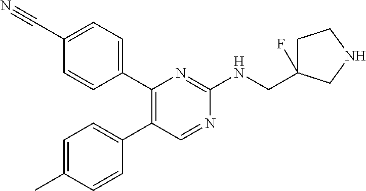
C1(C2=CC=C(C#N)C=C2)=C(C2=CC=C(C)C=C2)C=NC(NCC2(F)CCNC2)=N1
